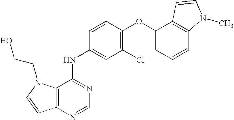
C12=C(N=CN=C1NC1=CC(Cl)=C(OC3=CC=CC4=C3C=CN4C)C=C1)C=CN2CCO
